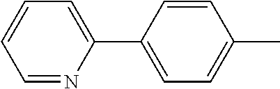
C1=CC=C(C2=CC=C(C)C=C2)N=C1
